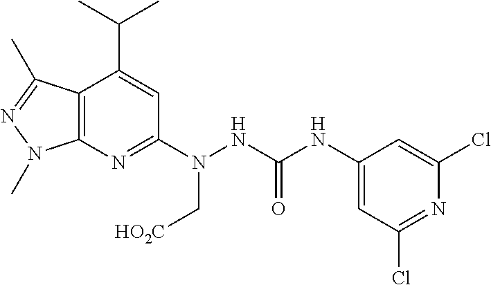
C12=C(N=C(N(NC(NC3=CC(Cl)=NC(Cl)=C3)=O)C[HO2C])C=C1C(C)C)N(C)N=C2C
